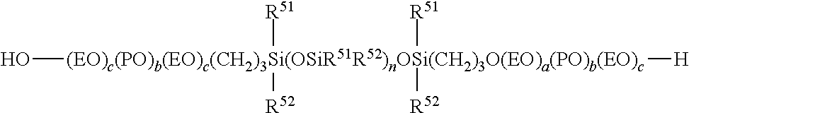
O[(EO)c(PO)b(EO)c(CH2)3Si(OSiR51R52)nOSi(CH2)3O(EO)a(PO)b(EO)c]([R51])([R52])([H])([R51])[R52]
